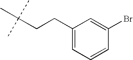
C1(CCC(C)(C)C)=CC=CC(Br)=C1
